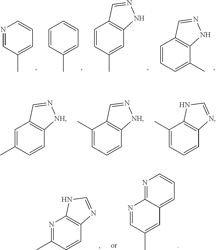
C1=CC=C(C)C2=C1C=NN2.C1=CC(C)=CC2=C1C=NN2.C1=CC(C)=CC=C1.N1=CC(C)=CC=C1.C1=C(C)C=CC2=C1C=N[NH]2.C1(C)=CC=CC2=C1C=N[NH]2.C1(C)=CC=CC2=C1NC=N2.N1=C(C)C=CC2=C1NC=N2.N1=C2C(=CC=C1)C=C(C)C=N2
